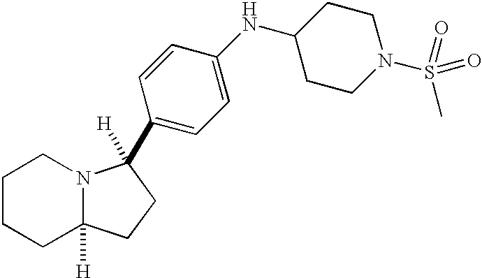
C1CCC2([H])N(C1)C(C1=CC=C(NC3CCN(S(C)(=O)=O)CC3)C=C1)([H])CC2
